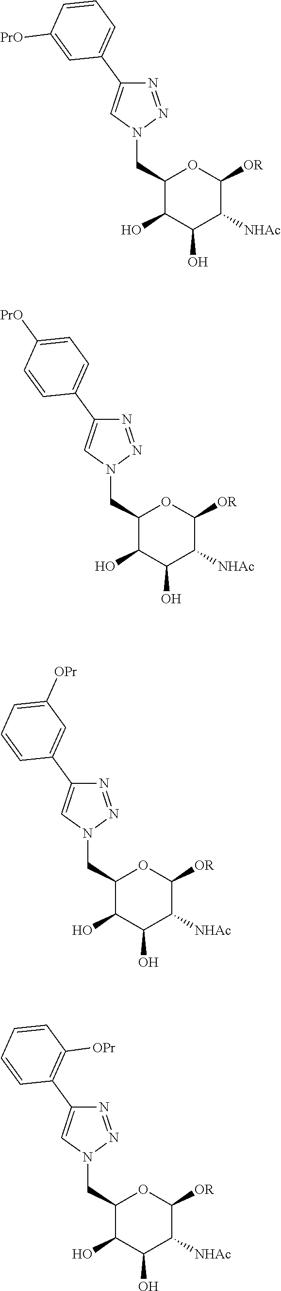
C1(CN2N=NC(C3=CC=CC([PrO])=C3)=C2)C(O)C(O)C([NHAc])C([OR])O1.C1(CN2N=NC(C3=CC=C([PrO])C=C3)=C2)C(O)C(O)C([NHAc])C([OR])O1.C1(CN2N=NC(C3=CC([OPr])=CC=C3)=C2)C(O)C(O)C([NHAc])C([OR])O1.C1(CN2N=NC(C3=C([OPr])C=CC=C3)=C2)C(O)C(O)C([NHAc])C([OR])O1
